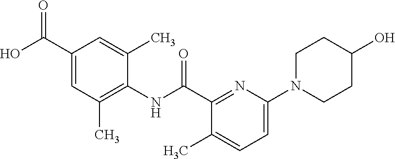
C1(C(O)=O)=CC(C)=C(NC(C2=NC(N3CCC(O)CC3)=CC=C2C)=O)C(C)=C1
